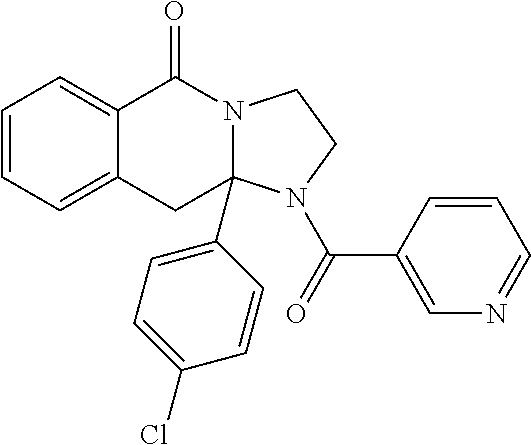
C1=CC=C2C(=C1)C(=O)N1CCN(C(=O)C3=CN=CC=C3)C1(C1=CC=C(Cl)C=C1)C2
